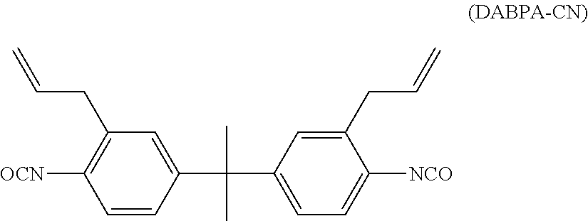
C1=CC(C(C2=CC=C([NCO])C(CC=C)=C2)(C)C)=CC(CC=C)=C1[OCN]
